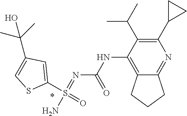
N(C1=C2C(=NC(C3CC3)=C1C(C)C)CCC2)C(N=S(N)(C1=CC(C(C)(C)O)=CS1)=O)=O
